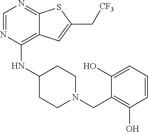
C1=NC(NC2CCN(CC3=C(O)C=CC=C3O)CC2)=C2C(=N1)SC(C[CF3])=C2
